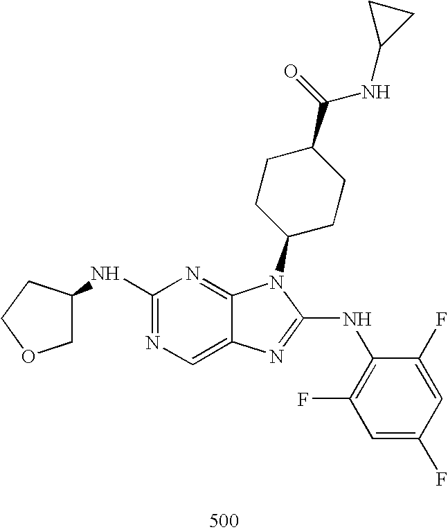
C1(NC2COCC2)=NC=C2C(=N1)N(C1CCC(C(=O)NC3CC3)CC1)C(NC1=C(F)C=C(F)C=C1F)=N2
